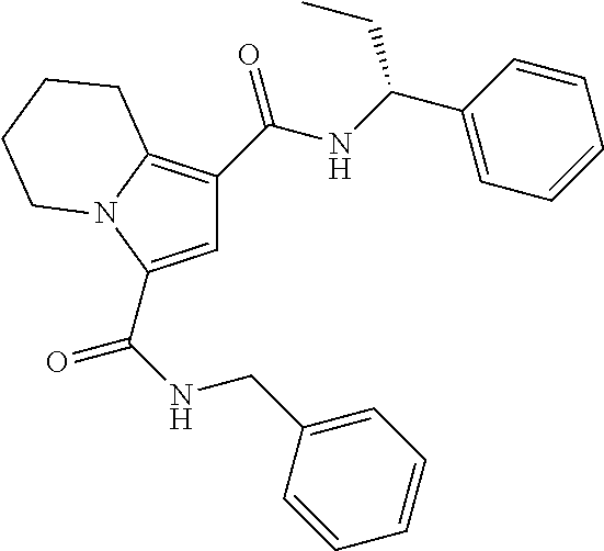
C1=C(C(=O)NCC2=CC=CC=C2)N2C(=C1C(NC(C1=CC=CC=C1)CC)=O)CCCC2
